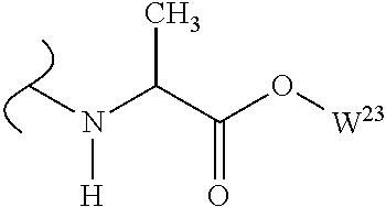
CN(C(C(O[W23])=O)C)[H]
